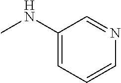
N1=CC(NC)=CC=C1
